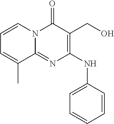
C1=CN2C(=NC(NC3=CC=CC=C3)=C(CO)C2=O)C(C)=C1
